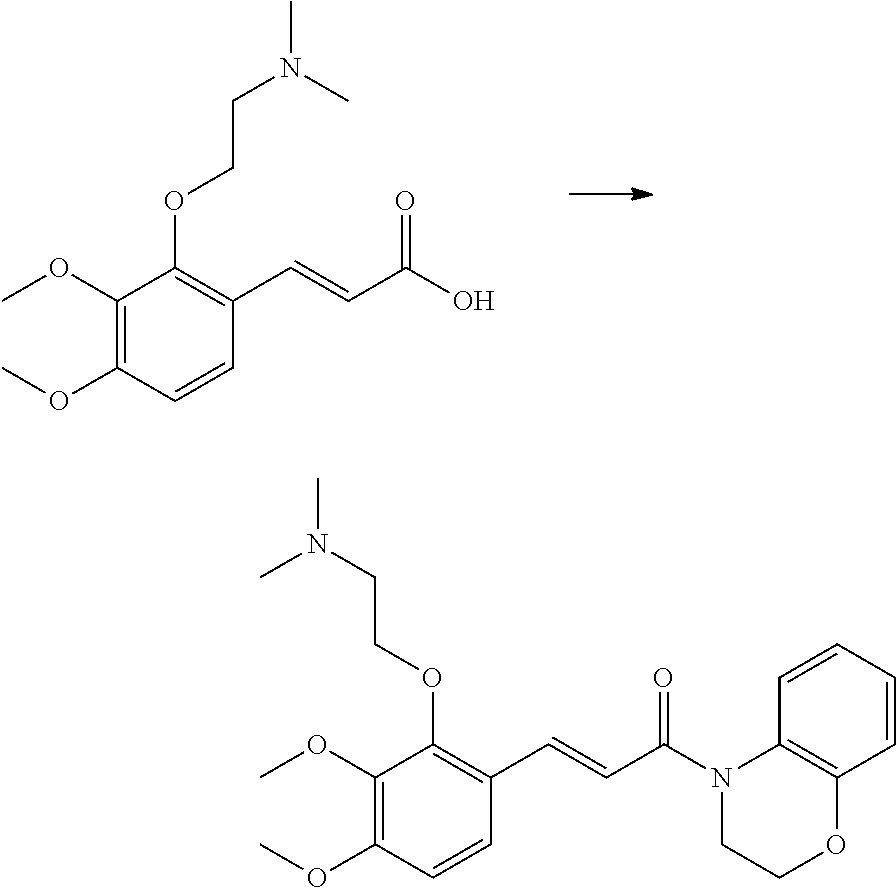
COC1=C(OC)C=CC(C=CC(O)=O)=C1OCCN(C)C.COC1=C(OC)C=CC(C=CC(N2CCOC3=C2C=CC=C3)=O)=C1OCCN(C)C
